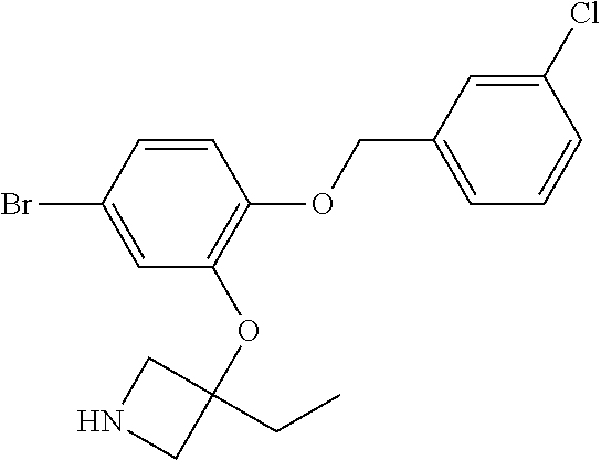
C(OC1=C(OC2(CC)CNC2)C=C(Br)C=C1)C1=CC=CC(Cl)=C1
